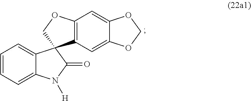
C1=C2C(=CC=C1)C1(C(=O)N2[H])C2=C(C=C3C(=C2)OCO3)OC1
